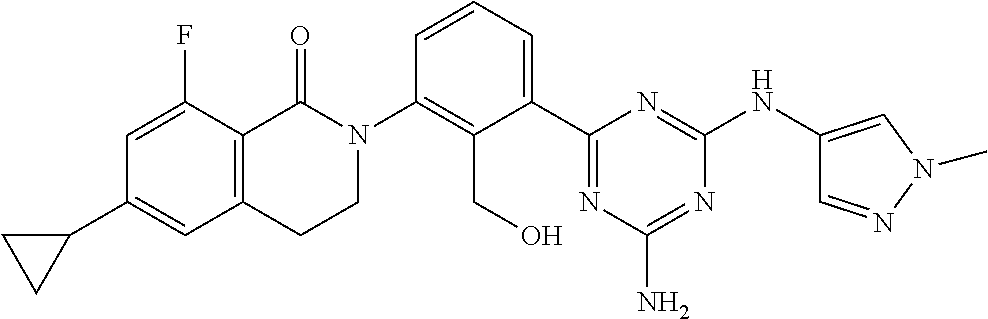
N1(C2=C(CO)C(C3=NC(N)=NC(NC4=CN(C)N=C4)=N3)=CC=C2)C(=O)C2=C(CC1)C=C(C1CC1)C=C2F
